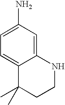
C1=C(N)C=C2C(=C1)C(C)(C)CCN2
